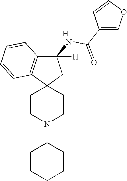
N1(C2CCCCC2)CCC2(CC1)CC(NC(C1=COC=C1)=O)([H])C1=C2C=CC=C1.[H]
